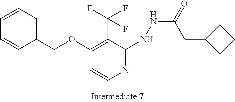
C1=CC=C(COC2=C(C(F)(F)F)C(NNC(=O)CC3CCC3)=NC=C2)C=C1
